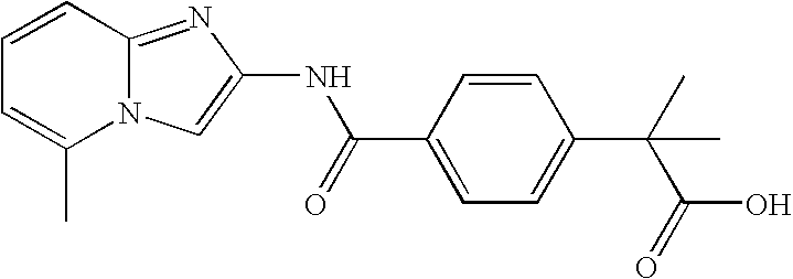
C1=CC2=NC(NC(C3=CC=C(C(C)(C)C(O)=O)C=C3)=O)=CN2C(C)=C1
